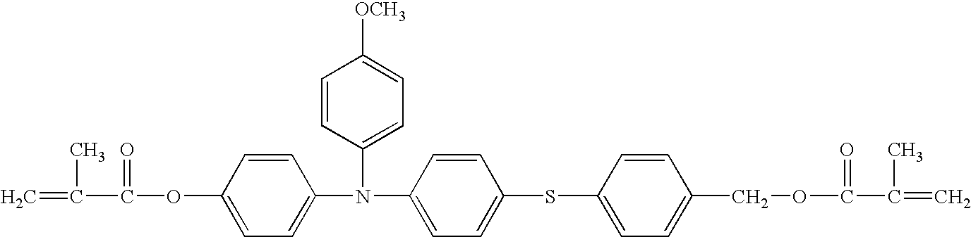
C=C(C(OC1=CC=C(N(C2=CC=C(SC3=CC=C(COC(C(=C)C)=O)C=C3)C=C2)C2=CC=C([OCH3])C=C2)C=C1)=O)C
